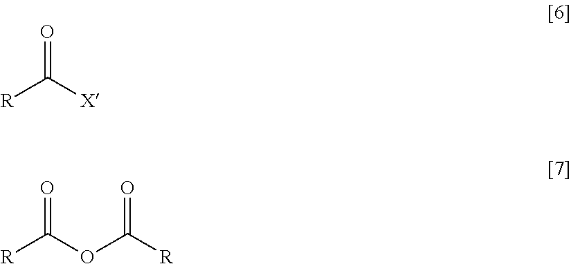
[R]C([X])=O.[R]C(OC([R])=O)=O
